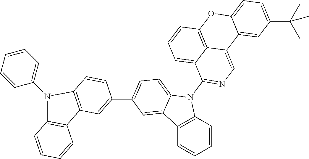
C12=C(C=CC=C1)N(C1=NC=C3C4=C(C=CC=C14)OC1=CC=C(C(C)(C)C)C=C31)C1=CC=C(C3=CC4=C(C=C3)N(C3=CC=CC=C3)C3=C4C=CC=C3)C=C21
